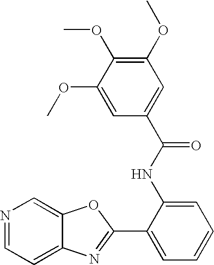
C12=CC=NC=C1OC(C1=CC=CC=C1NC(C1=CC(OC)=C(OC)C(OC)=C1)=O)=N2
